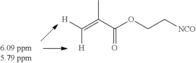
C(=C(C(OCC[NCO])=O)C)([H])[H]
